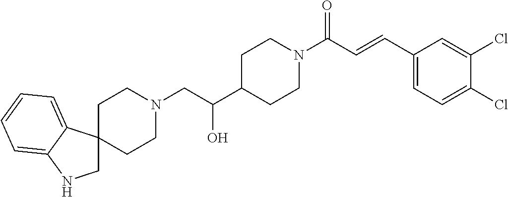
C1C2(C3=CC=CC=C3N1)CCN(CC(C1CCN(C(C=CC3=CC=C(Cl)C(Cl)=C3)=O)CC1)O)CC2
